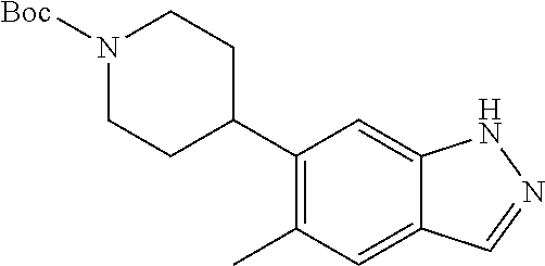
N1([Boc])CCC(C2=C(C)C=C3C(=C2)NN=C3)CC1
